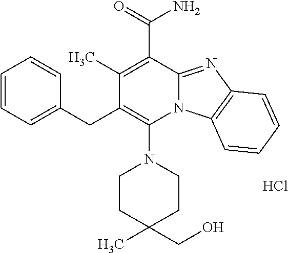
Cl.C1(C)=C(C(=O)N)C2=NC3=C(N2C(N2CCC(C)(CO)CC2)=C1CC1=CC=CC=C1)C=CC=C3
